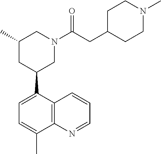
C1=C(C2CN(C(CC3CCN(C)CC3)=O)CC(C)C2)C2=C(C(C)=C1)N=CC=C2
